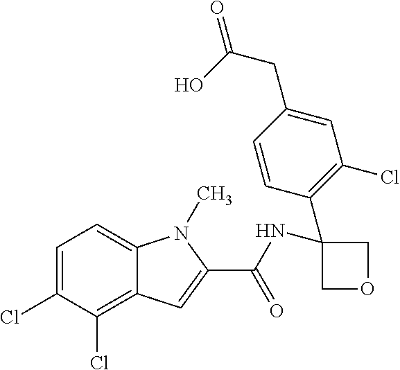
C1=C(Cl)C(Cl)=C2C(=C1)N(C)C(C(NC1(C3=C(Cl)C=C(CC(O)=O)C=C3)COC1)=O)=C2
